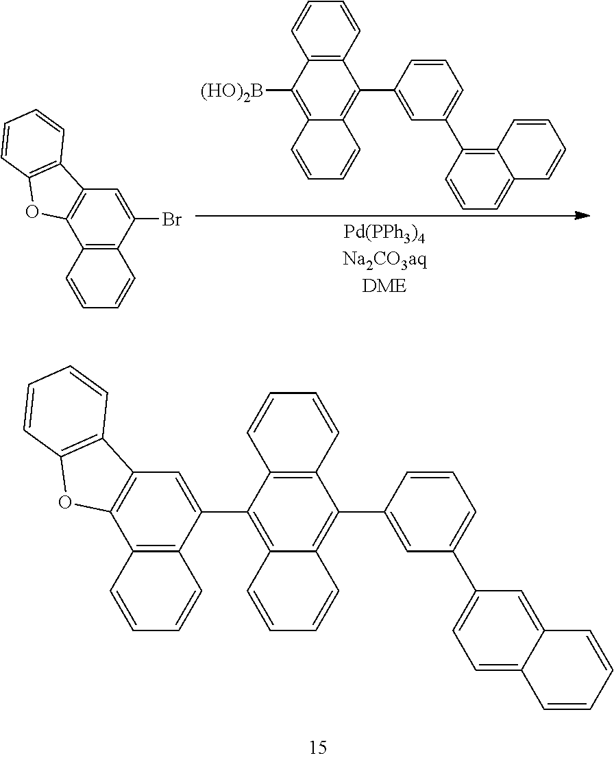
C12=C(C(Br)=CC3=C1OC1=C3C=CC=C1)C=CC=C2.C12=C(C=CC=C1)C(C1=CC(C3=C4C(=CC=C3)C=CC=C4)=CC=C1)=C1C(=C2[(HO)2B])C=CC=C1.C12=C(C(C3=C4C(=C(C5=CC(C6=CC=C7C(=C6)C=CC=C7)=CC=C5)C5=C3C=CC=C5)C=CC=C4)=CC3=C1OC1=C3C=CC=C1)C=CC=C2
